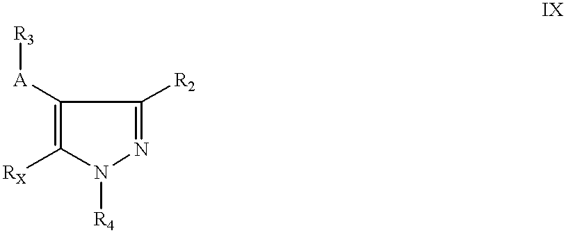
[R4]N1N=C([R2])C([A][R3])=C1[RX]
